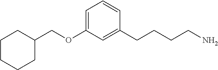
C1=C(OCC2CCCCC2)C=C(CCCCN)C=C1
